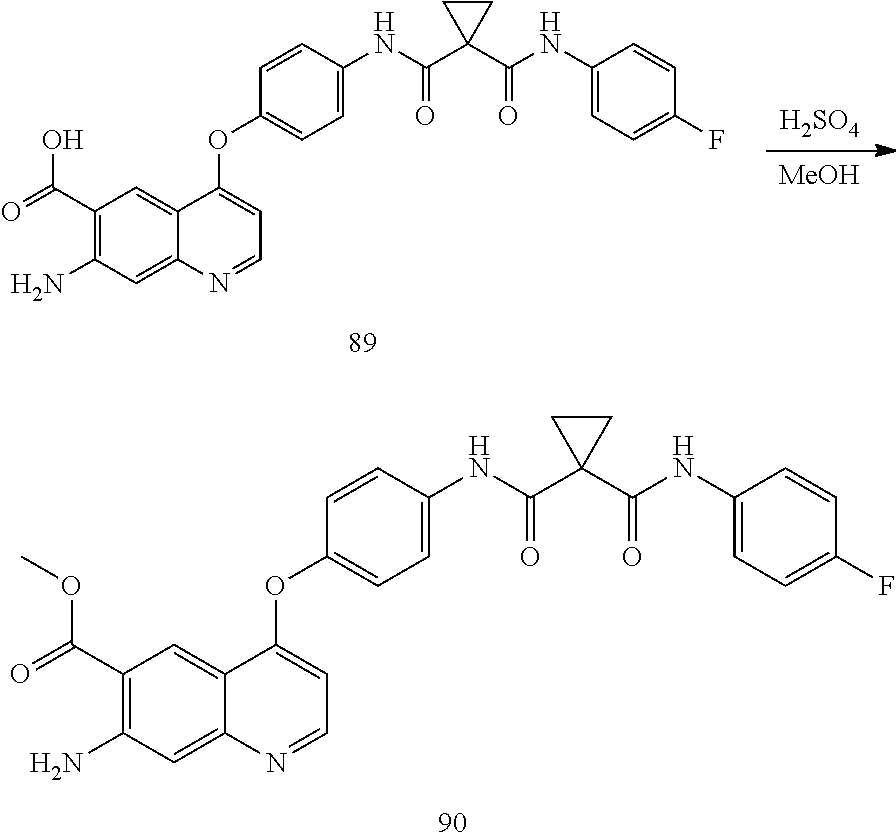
C1(OC2=CC=NC3=CC(N)=C(C(=O)OC)C=C32)=CC=C(NC(C2(C(=O)NC3=CC=C(F)C=C3)CC2)=O)C=C1.[H2SO4].[MeOH].C1(OC2=CC=NC3=CC(N)=C(C(=O)O)C=C32)=CC=C(NC(C2(C(=O)NC3=CC=C(F)C=C3)CC2)=O)C=C1
